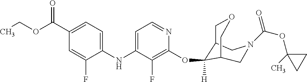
CCOC(C1=CC=C(NC2=CC=NC(OC3([H])C4COCC3CN(C(OC3(C)CC3)=O)C4)=C2F)C(F)=C1)=O
